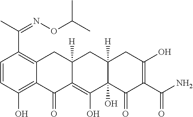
C1=CC(O)=C2C(=C1C(C)=NOC(C)C)CC1([H])C(=C(O)C3(O)C([H])(C1)CC(O)=C(C(N)=O)C3=O)C2=O
